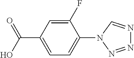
C1(F)=CC(C(O)=O)=CC=C1N1N=NN=C1
